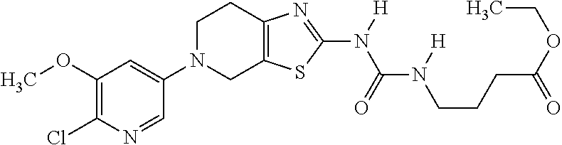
C1(OC)=C(Cl)N=CC(N2CC3=C(CC2)N=C(N([H])C(=O)N([H])CCCC(OCC)=O)S3)=C1
